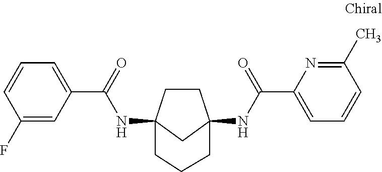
C1CC2(NC(C3=CC=CC(F)=C3)=O)CC1(NC(C1=CC=CC(C)=N1)=O)CCC2
